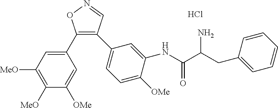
C1(C2=CC([MeO])=C([MeO])C([OMe])=C2)=C(C2=CC=C([OMe])C(NC(C(CC3=CC=CC=C3)N)=O)=C2)C=NO1.Cl
